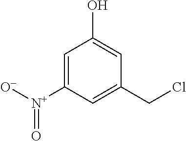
C1=C([N+](=O)[O-])C=C(CCl)C=C1O
